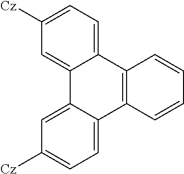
C12=CC=C([Cz])C=C1C1=CC([Cz])=CC=C1C1=C2C=CC=C1
